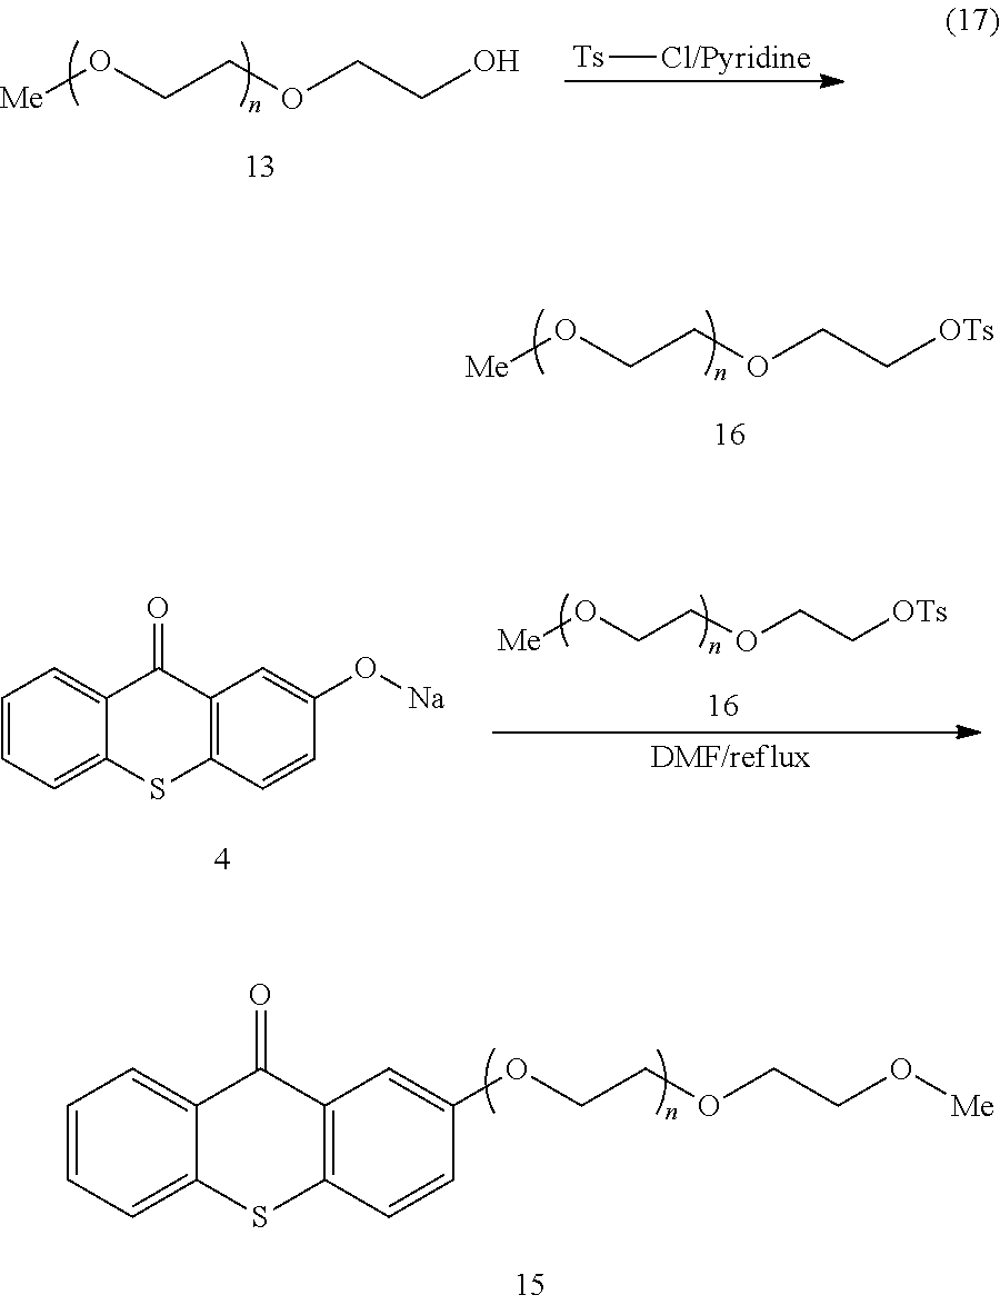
C1=CC=C2C(=C1)C(=O)C1=C(S2)C=CC(OCCOCCO[Me])=C1.[Me]OCCOCCO.[Ts][Cl/Pyridine].[Me]OCCOCC[OTs].[Me]OCCOCC[OTs].C1=CC=C2C(=C1)C(=O)C1=C(S2)C=CC(O[Na])=C1
